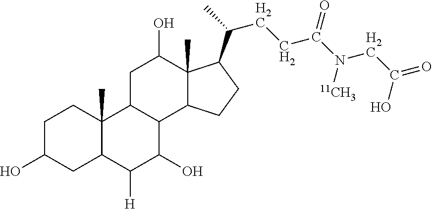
C1C(O)CC2C(C)(C1)C1C(C(O)C2[H])C2C(C)(C(O)C1)C(C(C)CCC(N(CC(=O)O)[11CH3])=O)CC2
